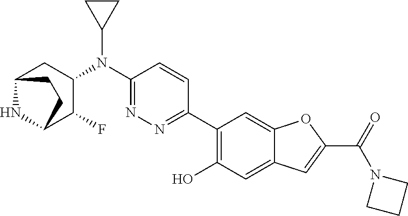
C1(C2=NN=C(N(C3CC4NC(C3F)CC4)C3CC3)C=C2)=C(O)C=C2C(=C1)OC(C(N1CCC1)=O)=C2
